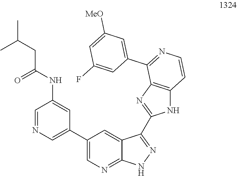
C1(C2=CN=CC(NC(CC(C)C)=O)=C2)=CN=C2C(=C1)C(C1=NC3=C(N1)C=CN=C3C1=CC([MeO])=CC(F)=C1)=NN2
